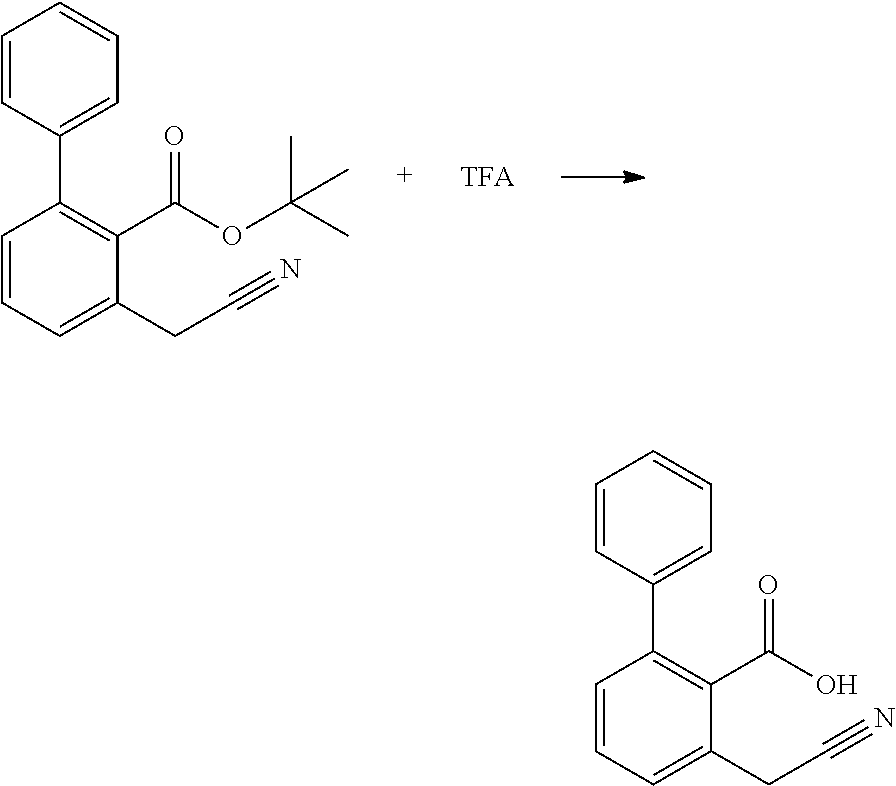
[TFA].C1=CC=C(CC#N)C(C(=O)OC(C)(C)C)=C1C1=CC=CC=C1.C1=CC=C(CC#N)C(C(=O)O)=C1C1=CC=CC=C1
